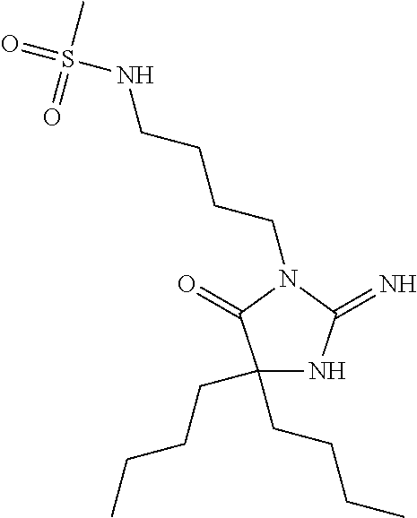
C1(CCCC)(CCCC)NC(=N)N(CCCCNS(=O)(C)=O)C1=O
